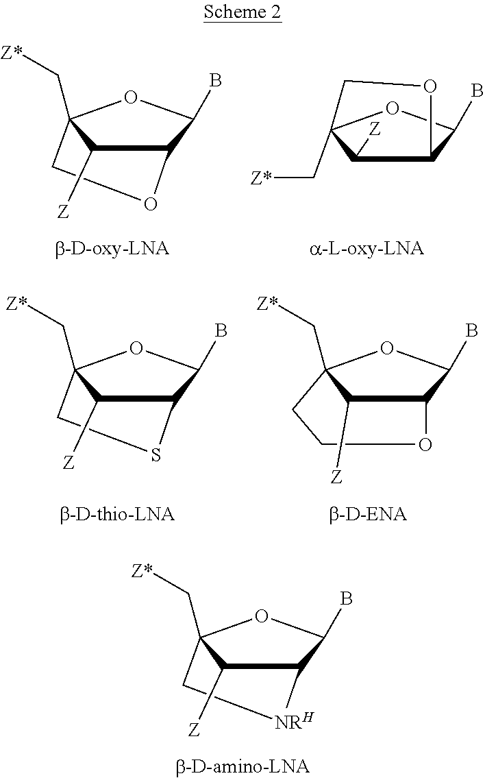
C1([Z])C2(C[Z*])OC(B)C1OC2.C1([Z])C2(C[Z*])OC(B)C1OC2.C1([Z])C2(C[Z*])OC(B)C1SC2.C1(B)C2OCCC(C[Z*])(O1)C2[Z].C1([Z])C2(C[Z*])OC(B)C1[NRH]C2
